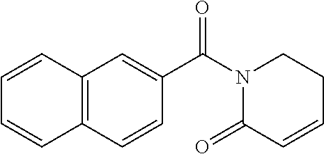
C1=CC2=C(C=C1)C=CC(C(N1C(=O)C=CCC1)=O)=C2
